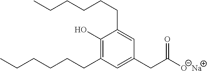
C1(CC([O-])=O)=CC(CCCCCC)=C(O)C(CCCCCC)=C1.[Na]
